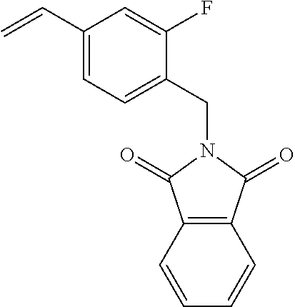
C12=C(C=CC=C1)C(=O)N(CC1=CC=C(C=C)C=C1F)C2=O
